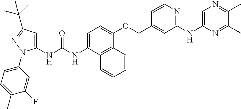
C1=C(NC(NC2=CC(C(C)(C)C)=NN2C2=CC=C(C)C(F)=C2)=O)C2=C(C(OCC3=CC(NC4=CN=C(C)C(C)=N4)=NC=C3)=C1)C=CC=C2
